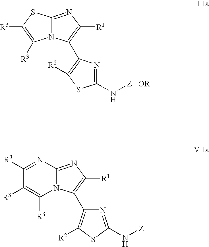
N12C(=NC([R1])=C1C1=C([R2])SC(N[Z])=N1)SC([R3])=C2[R3].N12C(=NC([R1])=C1C1=C([R2])SC(N[Z])=N1)N=C([R3])C([R3])=C2[R3]
